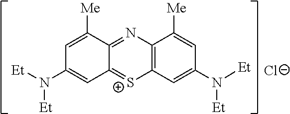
C1=C([Me])C2=NC3=C([S+]=C2C=C1N([Et])[Et])C=C(N([Et])[Et])C=C3[Me].[Cl-]
